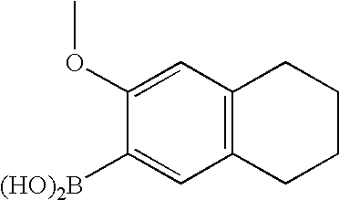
C12=C(C=C(OC)C([(HO)2B])=C1)CCCC2
